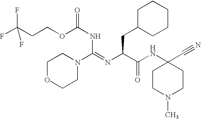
C1OCCN(C(=NC(C(NC2(C#N)CCN(C)CC2)=O)CC2CCCCC2)NC(OCCC(F)(F)F)=O)C1
